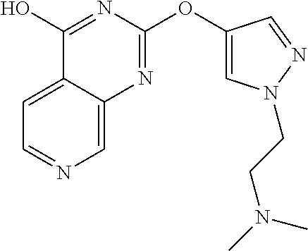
C1=C2C(=CN=C1)N=C(OC1=CN(CCN(C)C)N=C1)N=C2O
